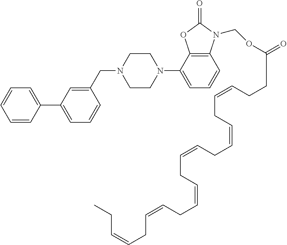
C1=CC(C2=CC=CC(CN3CCN(C4=CC=CC5=C4OC(=O)N5COC(CCC=CCC=CCC=CCC=CCC=CCC=CCC)=O)CC3)=C2)=CC=C1
